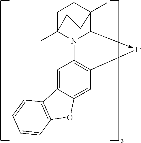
C1C2(C)N3C(->[Ir]C4=C3C=C3C(=C4)OC4=C3C=CC=C4)C(C)(C1)CC2
